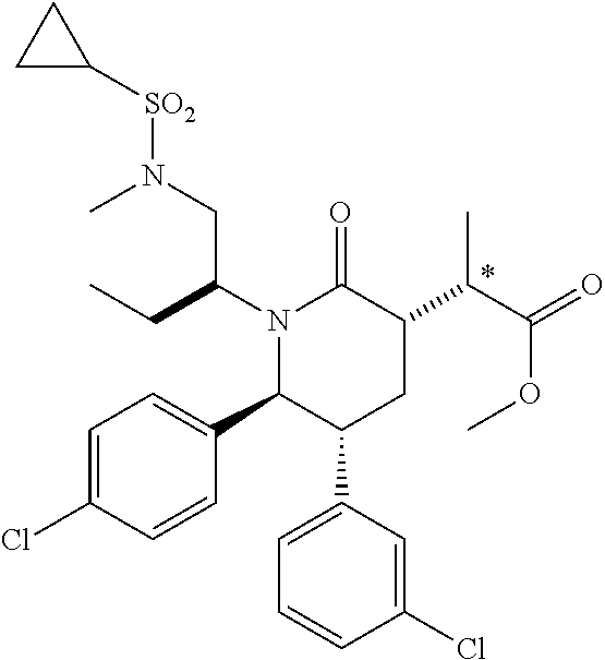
N1(C(CC)CN([SO2]C2CC2)C)C(C2=CC=C(Cl)C=C2)C(C2=CC=CC(Cl)=C2)CC(C(C(=O)OC)C)C1=O
